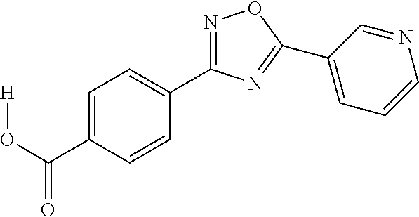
[H]OC(=O)C1=CC=C(C2=NOC(C3=CC=CN=C3)=N2)C=C1
